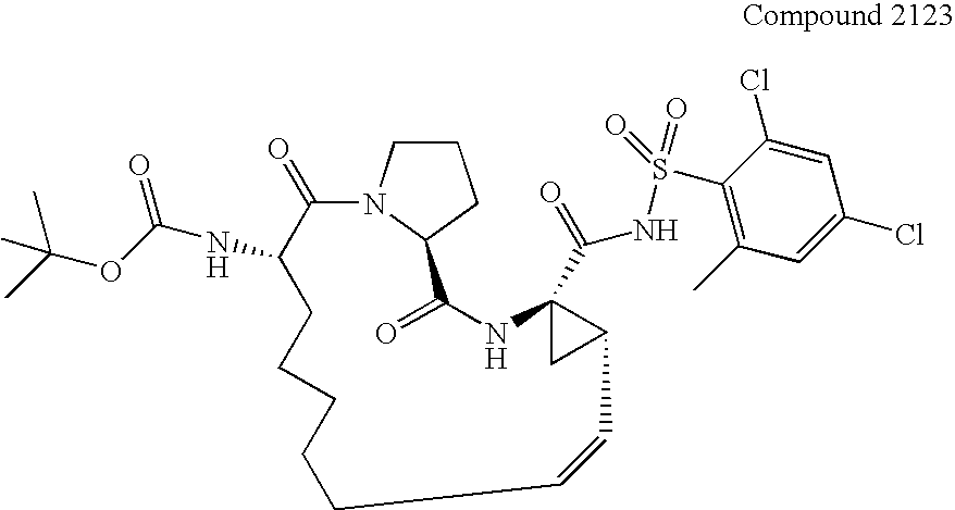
N12C(=O)C(NC(OC(C)(C)C)=O)CCCCCC=CC3C(C(NS(=O)(=O)C4=C(C)C=C(Cl)C=C4Cl)=O)(C3)NC(=O)C1CCC2
